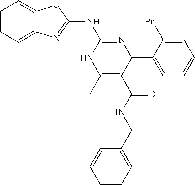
C1=CC=C2C(=C1)OC(NC1=NC(C3=CC=CC=C3Br)C(C(=O)NCC3=CC=CC=C3)=C(C)N1)=N2
